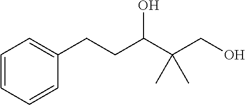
C1=CC=CC(CCC(C(CO)(C)C)O)=C1
